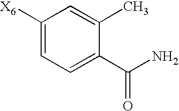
C1([X6])=CC=C(C(=O)N)C(C)=C1
